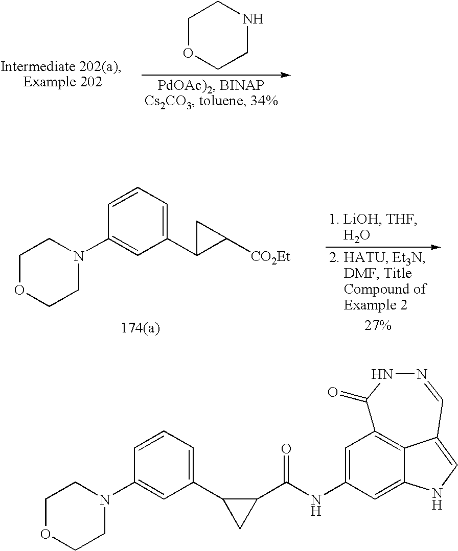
C1OCCNC1.C1=CC=C(C2C([CO2Et])C2)C=C1N1CCOCC1.C1=C(NC(C2C(C3=CC=CC(N4CCOCC4)=C3)C2)=O)C=C2NC=C3C2=C1C(=O)NN=C3
